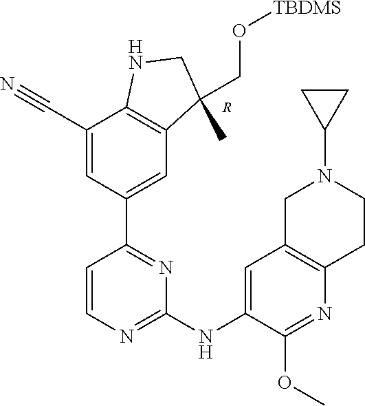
[R].C1(C2=CC3=C(C(C#N)=C2)NCC3(C)CO[TBDMS])=NC(NC2=CC3=C(CCN(C4CC4)C3)N=C2OC)=NC=C1
